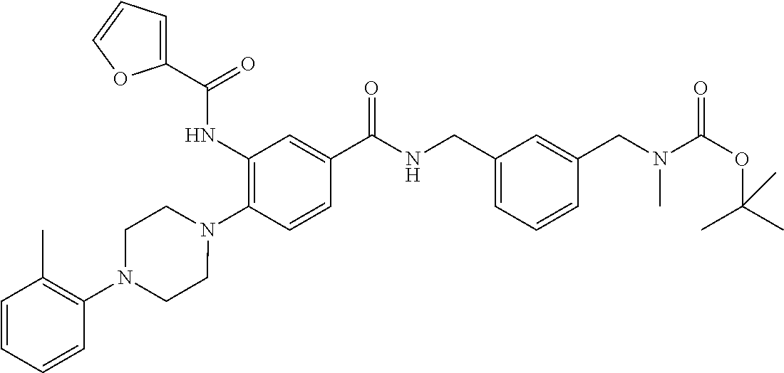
C1(NC(=O)C2=CC=CO2)=C(N2CCN(C3=C(C)C=CC=C3)CC2)C=CC(C(NCC2=CC=CC(CN(C)C(OC(C)(C)C)=O)=C2)=O)=C1
